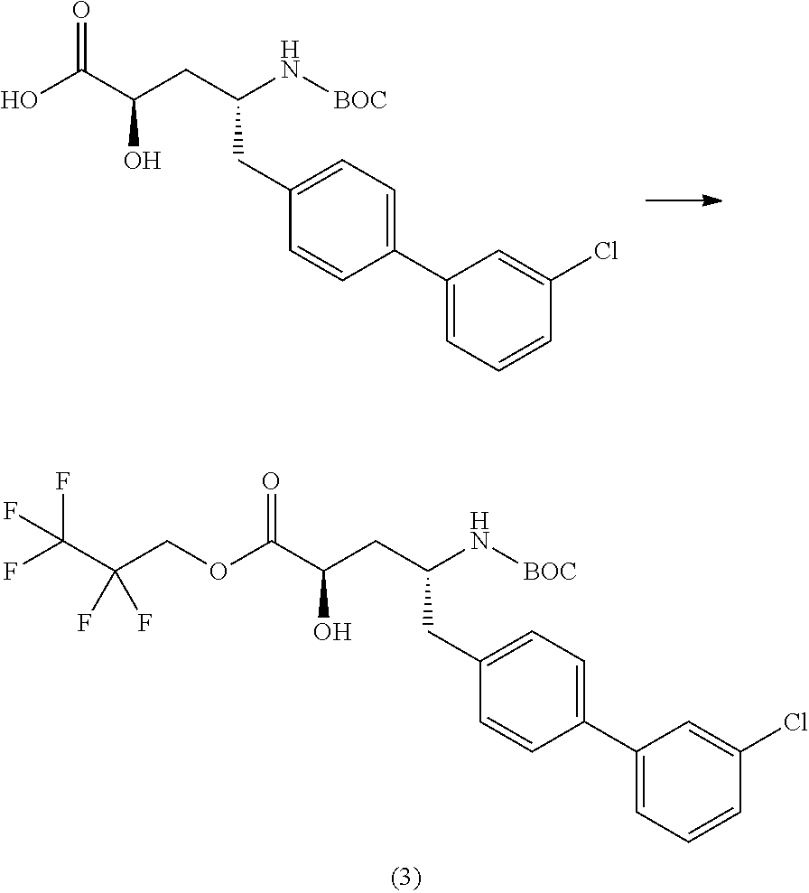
C1(C2=CC=C(CC(CC(C(O)=O)O)N[BOC])C=C2)=CC=CC(Cl)=C1.C1(C2=CC=C(CC(CC(C(OCC(C(F)(F)F)(F)F)=O)O)N[BOC])C=C2)=CC=CC(Cl)=C1
